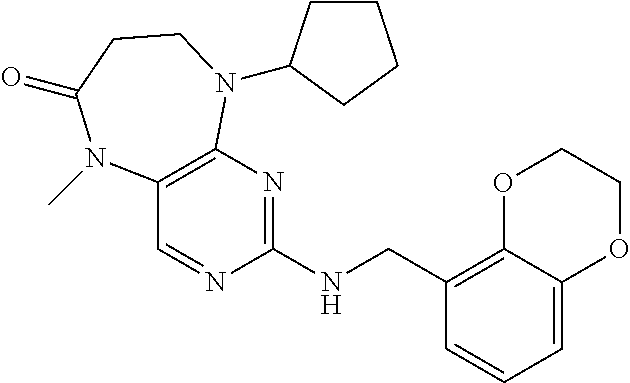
C1(NCC2=C3C(=CC=C2)OCCO3)=NC2=C(C=N1)N(C)C(=O)CCN2C1CCCC1
